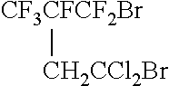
[CF3CFCF2Br][CH2CCl2Br]
